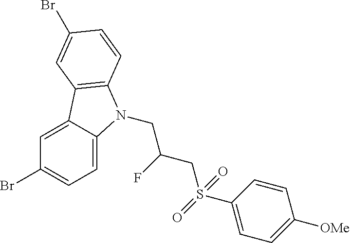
C1(Br)=CC=C2C(=C1)C1=C(N2CC(CS(C2=CC=C([OMe])C=C2)(=O)=O)F)C=CC(Br)=C1
